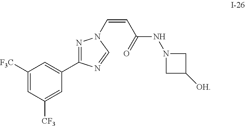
C1([F3C])=CC([CF3])=CC(C2=NN(C=CC(=O)NN3CC([OH])C3)C=N2)=C1
